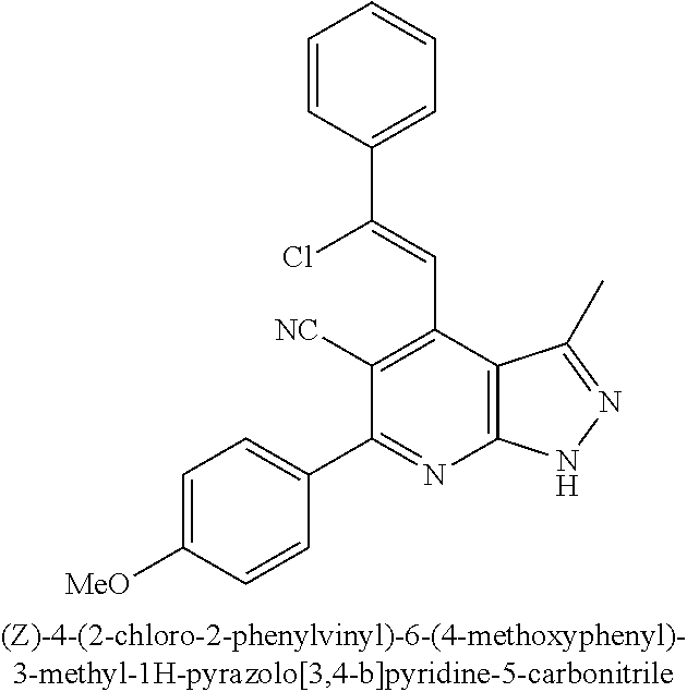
C1(C(=CC2=C([NC])C(C3=CC=C([MeO])C=C3)=NC3=C2C(C)=NN3)Cl)=CC=CC=C1
